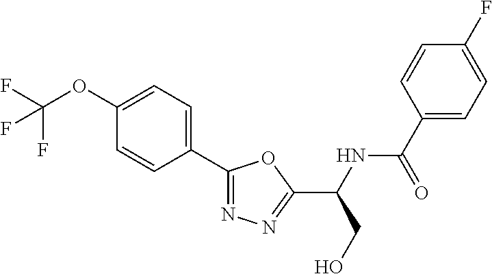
C1=C(OC(F)(F)F)C=CC(C2=NN=C(C(NC(C3=CC=C(F)C=C3)=O)CO)O2)=C1
